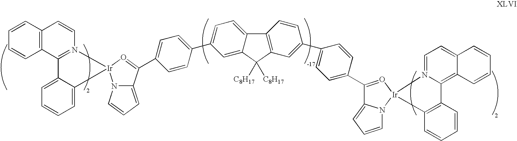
C1=CC2=C(C=C1)C1=N(C=C2)[Ir]2(C3=CC=CC=C13)N1C(=CC=C1)C(C1=CC=C(C3=CC=C4C(=C3)C([C8H17])([C8H17])C3=C4C=CC(C4=CC=C(C5=O[Ir]6(N7C5=CC=C7)N5=CC=C7C(=C5C5=C6C=CC=C5)C=CC=C7)C=C4)=C3)C=C1)=O2
